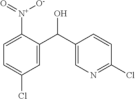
C1([N+]([O-])=O)=CC=C(Cl)C=C1C(C1=CN=C(Cl)C=C1)O
